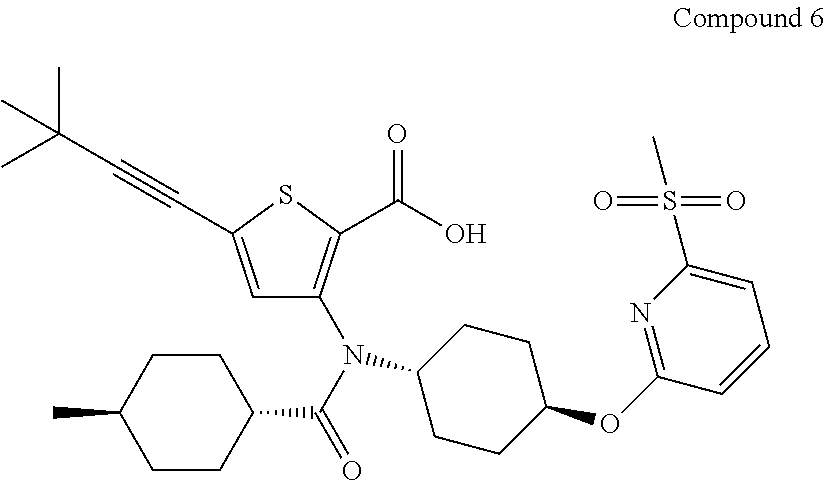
C1=C(C#CC(C)(C)C)SC(C(O)=O)=C1N(C(=O)C1CCC(C)CC1)C1CCC(OC2=NC(S(=O)(=O)C)=CC=C2)CC1
